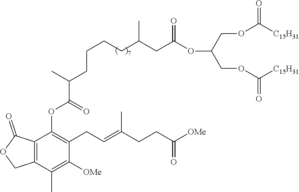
C12=C(C(C)=C([OMe])C(CC=C(CCC([OMe])=O)C)=C1OC(C(C)CCCCC(CC(OC(COC([C15H31])=O)COC([C15H31])=O)=O)C)=O)COC2=O
